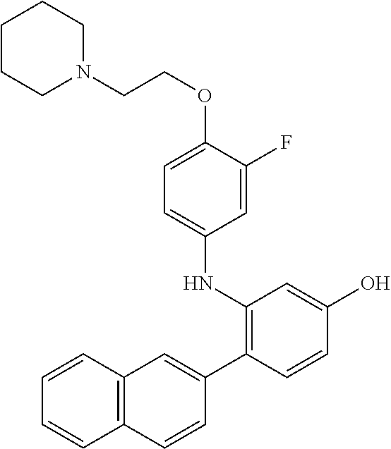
C1=CC(C2=CC3=C(C=C2)C=CC=C3)=C(NC2=CC=C(OCCN3CCCCC3)C(F)=C2)C=C1O
